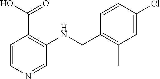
OC(C1=C(NCC2=C(C)C=C(Cl)C=C2)C=NC=C1)=O
